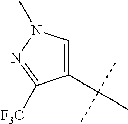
C1(C(C)(C)C)=CN(C)N=C1[F3C]
